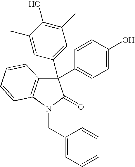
C1(C2(C3=CC(C)=C(O)C(C)=C3)C3=C(N(CC4=CC=CC=C4)C2=O)C=CC=C3)=CC=C(O)C=C1
